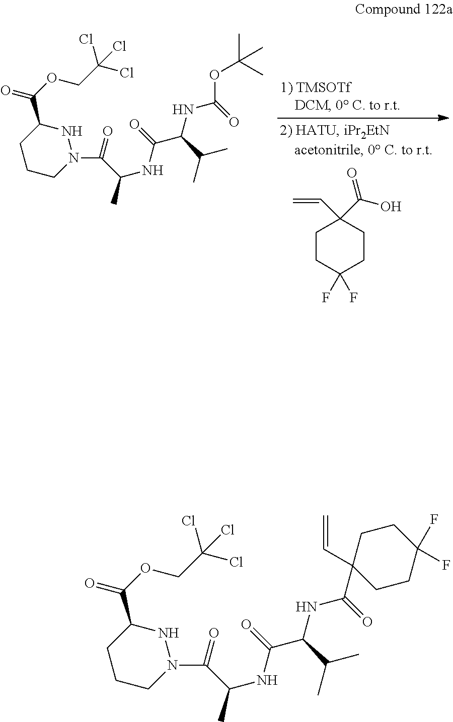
C1CC(F)(F)CCC1(C(O)=O)C=C.C1CCN(C(C(NC(=O)C(C(C)C)NC(=O)OC(C)(C)C)C)=O)NC1C(OCC(Cl)(Cl)Cl)=O.C1CCN(C(C(NC(=O)C(C(C)C)NC(=O)C2(C=C)CCC(F)(F)CC2)C)=O)NC1C(OCC(Cl)(Cl)Cl)=O
